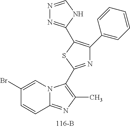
C1(Br)=CN2C(=NC(C)=C2C2=NC(C3=CC=CC=C3)=C(C3=NN=CN3)S2)C=C1
